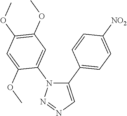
C1(C2=CC=C([NO2])C=C2)=CN=NN1C1=CC(OC)=C(OC)C=C1OC
